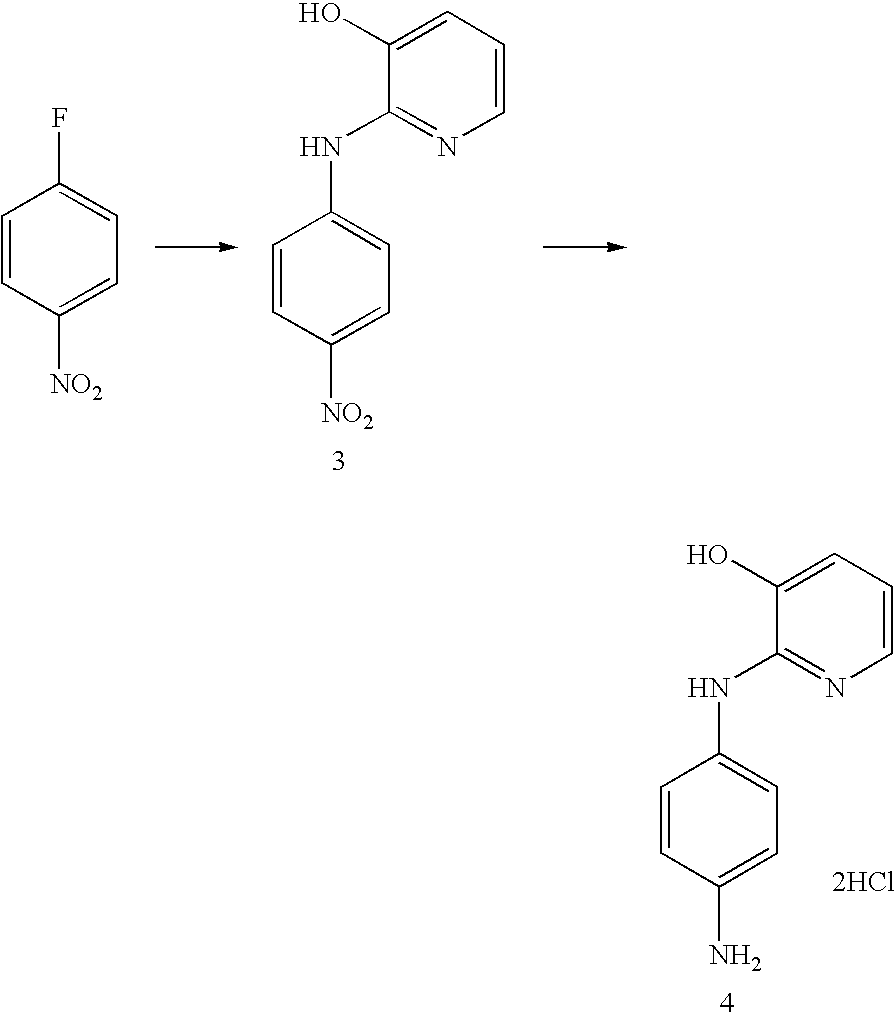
C1=CC([NO2])=CC=C1F.C1=CC([NO2])=CC=C1NC1=NC=CC=C1O.C1=CC(N)=CC=C1NC1=NC=CC=C1O.[2HCl]
